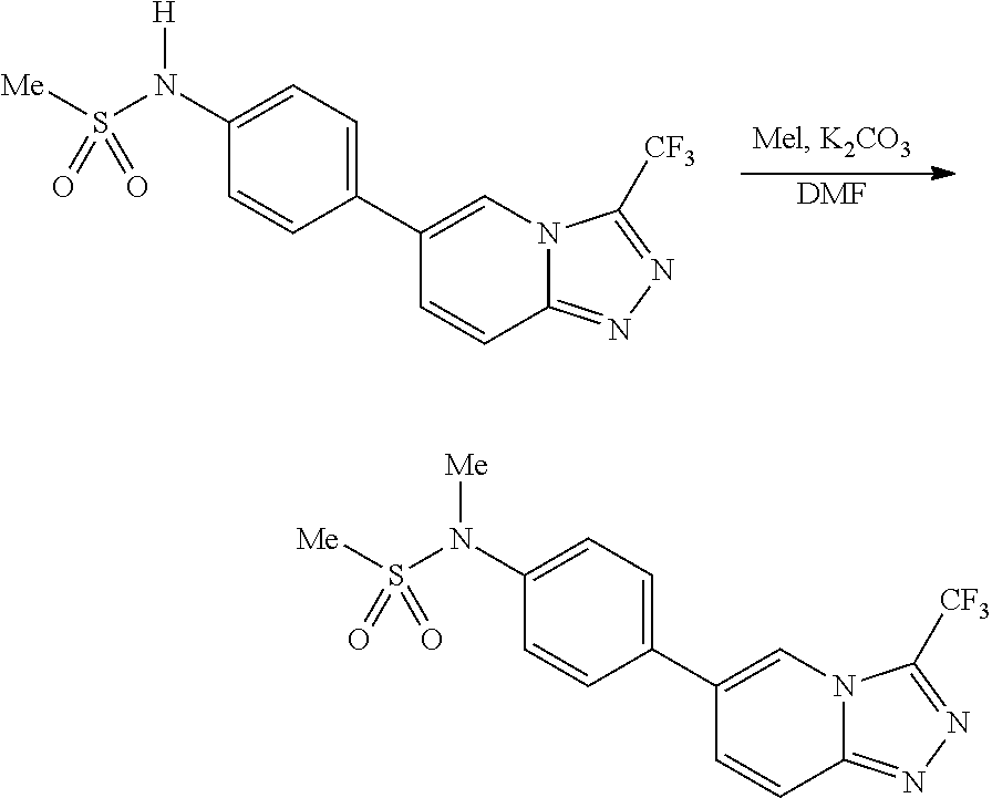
[DMF].S(N(C1=CC=C(C2=CN3C(=NN=C3[CF3])C=C2)C=C1)[H])([Me])(=O)=O.S(N(C1=CC=C(C2=CN3C(=NN=C3[CF3])C=C2)C=C1)[Me])([Me])(=O)=O
